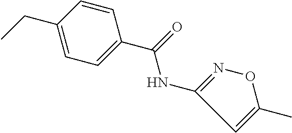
C1=C(CC)C=CC(C(=O)NC2=NOC(C)=C2)=C1
